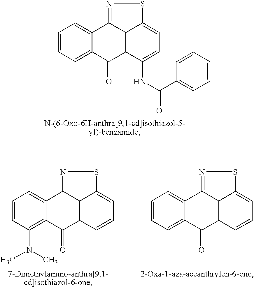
C1=CC=C2C(=C1)C1=NSC3=CC=C(NC(C4=CC=CC=C4)=O)C(=C13)C2=O.C1=CC(N(C)C)=C2C(=C1)C1=NSC3=CC=CC(=C13)C2=O.C1=CC=C2C(=C1)C1=NSC3=CC=CC(=C13)C2=O
